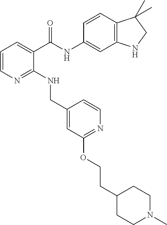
C1=CN=C(NCC2=CC(OCCC3CCN(C)CC3)=NC=C2)C(C(NC2=CC3=C(C=C2)C(C)(C)CN3)=O)=C1
